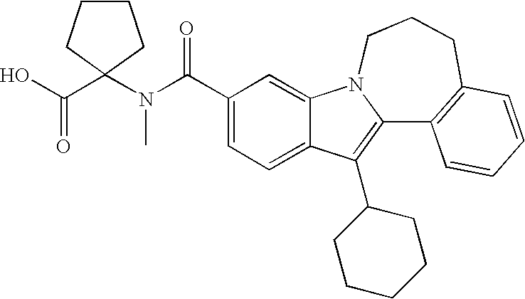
C12=CC=C(C(N(C3(C(O)=O)CCCC3)C)=O)C=C1N1C(=C2C2CCCCC2)C2=C(CCC1)C=CC=C2
